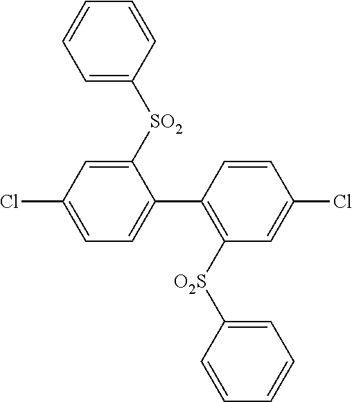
C1=CC=CC([SO2]C2=CC(Cl)=CC=C2C2=C([O2S]C3=CC=CC=C3)C=C(Cl)C=C2)=C1
